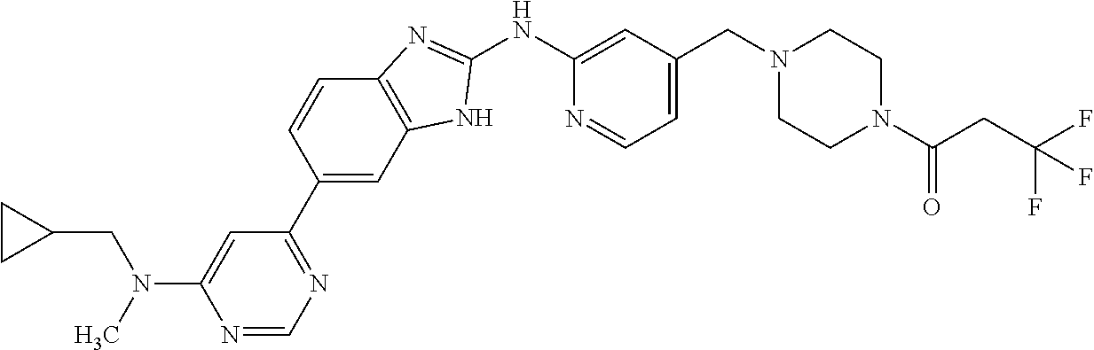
N1=CN=C(C2=CC3=C(C=C2)N=C(NC2=CC(CN4CCN(C(CC(F)(F)F)=O)CC4)=CC=N2)N3)C=C1N(C)CC1CC1
